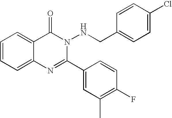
C1=CC=C2C(=C1)C(=O)N(NCC1=CC=C(Cl)C=C1)C(C1=CC(C)=C(F)C=C1)=N2
